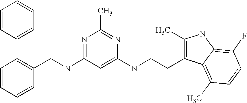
N(C1=NC(C)=NC(NCCC2=C(C)NC3=C(F)C=CC(C)=C23)=C1)CC1=C(C2=CC=CC=C2)C=CC=C1
